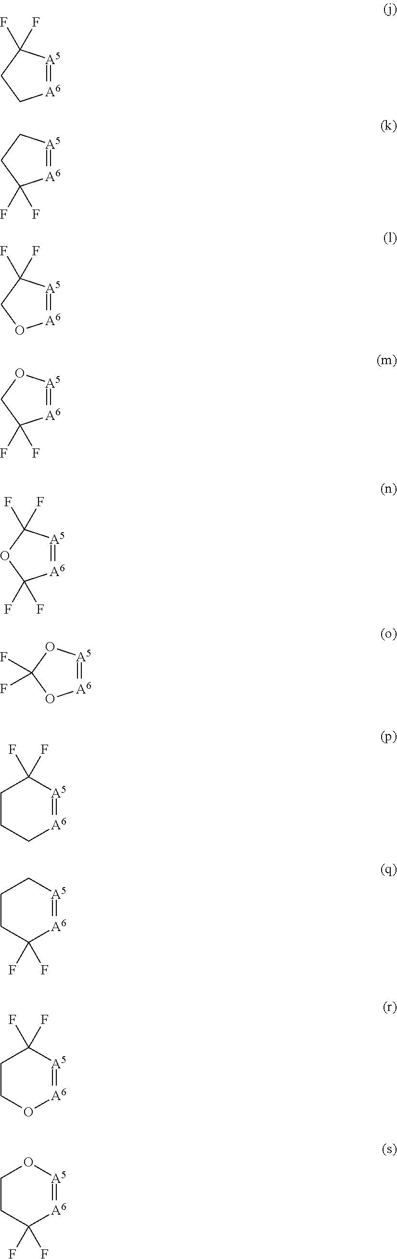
[A6]1=[A5]C(F)(F)CC1.[A6]1=[A5]CCC1(F)F.[A6]1=[A5]C(F)(F)CO1.[A6]1=[A5]OCC1(F)F.[A6]1=[A5]C(F)(F)OC1(F)F.[A6]1=[A5]C(F)(F)CCC1.[A6]1=[A5]CCCC1(F)F.[A6]1=[A5]C(F)(F)CCO1.[A6]1=[A5]OCCC1(F)F.[A6]1=[A5]OC(F)(F)O1
